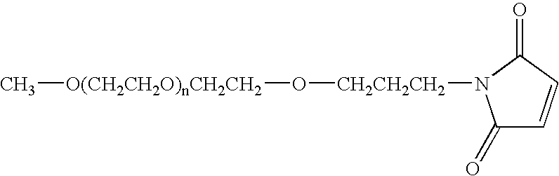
[O(CH2CH2O)nCH2CH2](C)O[CH2CH2CH2]N1C(=O)C=CC1=O
